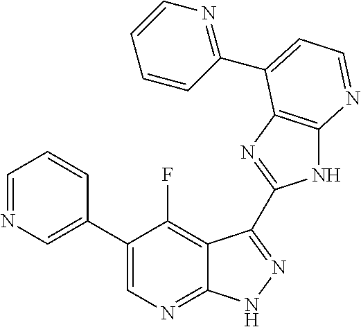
C1=NC=C(C2=CN=C3C(=C2F)C(C2=NC4=C(N2)N=CC=C4C2=NC=CC=C2)=NN3)C=C1
